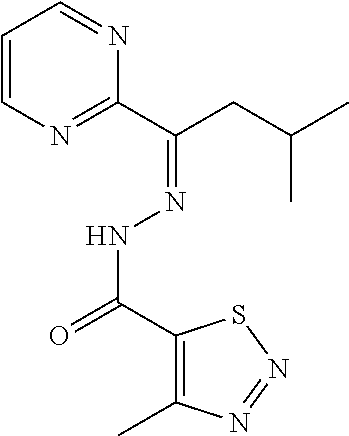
C1=CN=C(C(CC(C)C)=NNC(=O)C2=C(C)N=NS2)N=C1
